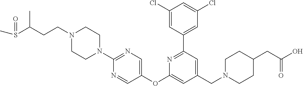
C1(Cl)=CC(C2=NC(OC3=CN=C(N4CCN(CCC(C)S(C)=O)CC4)N=C3)=CC(CN3CCC(CC(O)=O)CC3)=C2)=CC(Cl)=C1
